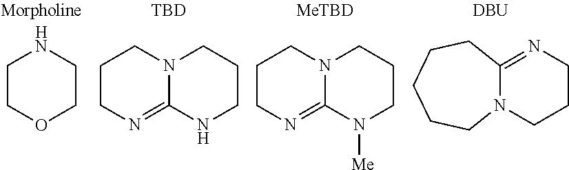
C1COCCN1.C1CN=C2N(C1)CCCN2.C1CN=C2N(C1)CCCN2[Me].N12C(=NCCC1)CCCCC2.[TBD].[MeTBD].[DBU]
